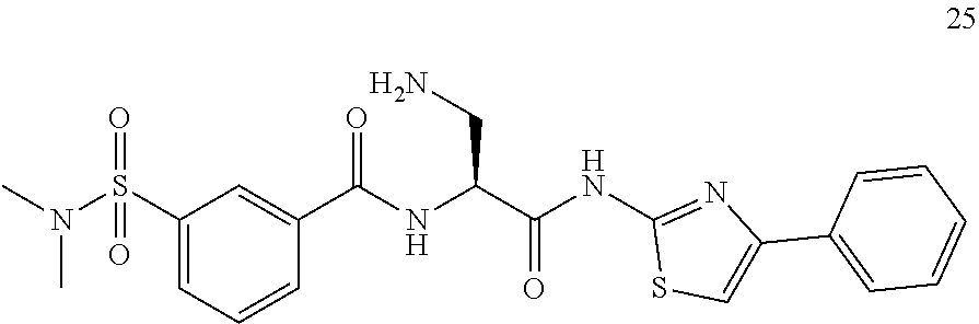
N(C)(C)S(=O)(C1=CC=CC(C(=O)NC(C(NC2=NC(C3=CC=CC=C3)=CS2)=O)CN)=C1)=O
